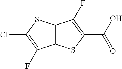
C12=C(SC(C(O)=O)=C1F)C(F)=C(Cl)S2
